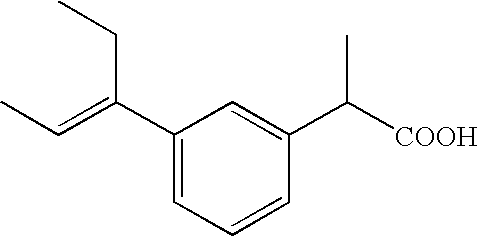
C1(C(=CC)CC)=CC=CC(C([COOH])C)=C1
